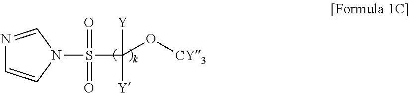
N1=CN(S(=O)(=O)C(O[CY3])([Y])[Y])C=C1
